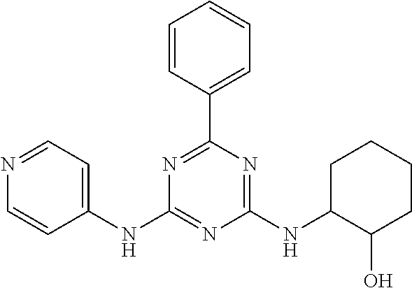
C1(NC2=NC(NC3CCCCC3O)=NC(C3=CC=CC=C3)=N2)=CC=NC=C1
